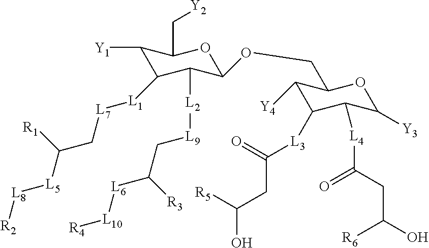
C1([Y1])C([L1][L7]CC([R1])[L5][L8][R2])C([L2][L9]CC([R3])[L6][L10][R4])C(OCC2C([Y4])C([L3]C(=O)CC([R5])O)C([L4]C(CC(O)[R6])=O)C([Y3])O2)OC1C[Y2]
